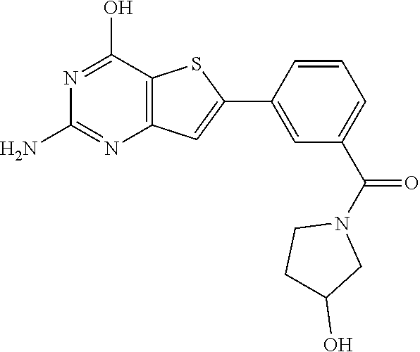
NC1=NC2=C(C(O)=N1)SC(C1=CC(C(=O)N3CCC(O)C3)=CC=C1)=C2
